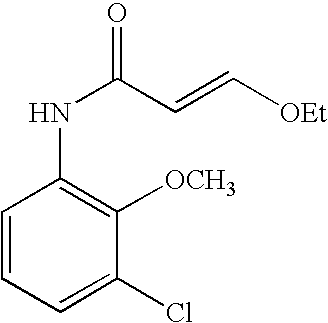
C1=CC=C(Cl)C([OCH3])=C1NC(C=C[OEt])=O
